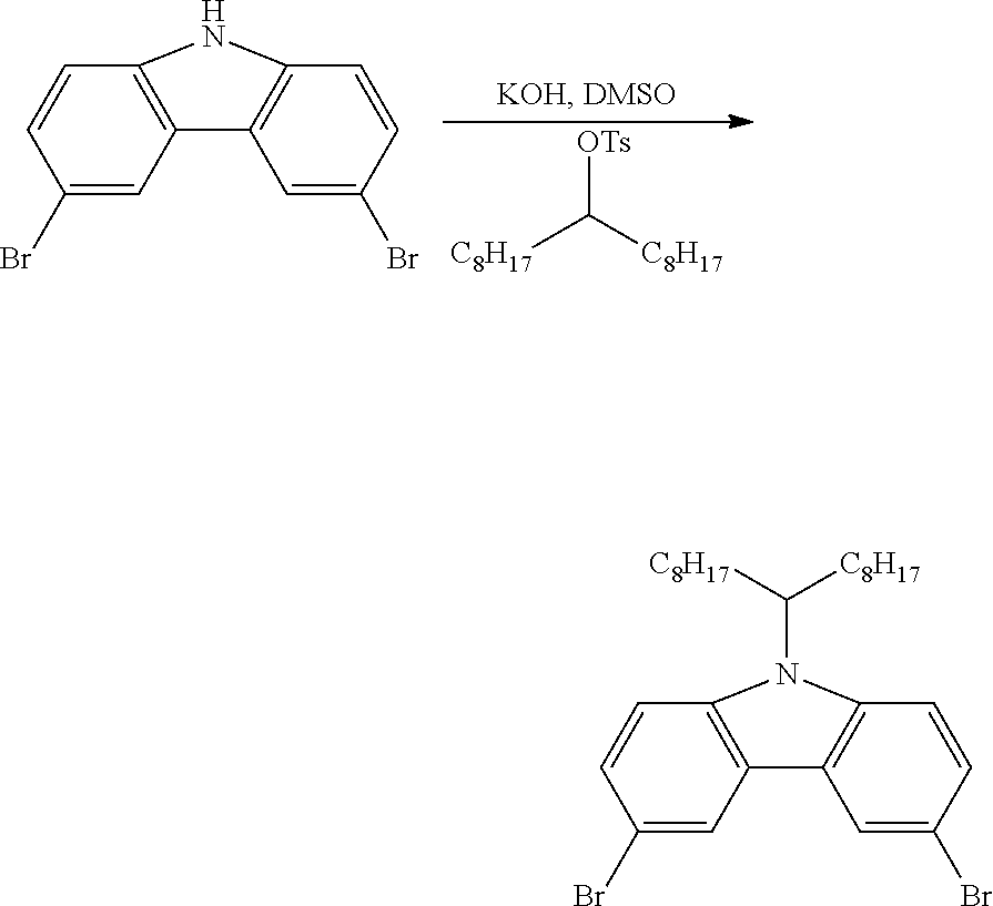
[C8H17]C([C8H17])[OTs].C12=C(C=C(Br)C=C1)C1=C(C=CC(Br)=C1)N2.C12=C(C=C(Br)C=C1)C1=C(C=CC(Br)=C1)N2C([C8H17])[C8H17]
